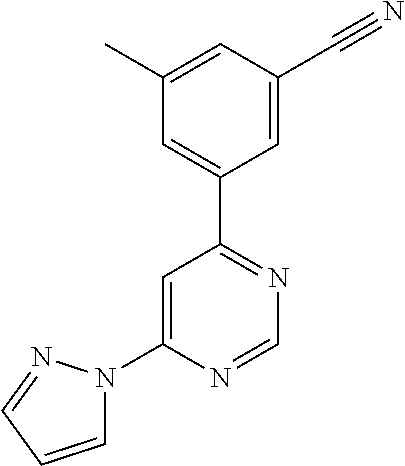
C1(N2C=CC=N2)=CC(C2=CC(C)=CC(C#N)=C2)=NC=N1
